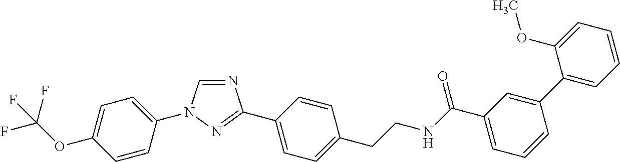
C1=CC(N2C=NC(C3=CC=C(CCNC(C4=CC=CC(C5=CC=CC=C5OC)=C4)=O)C=C3)=N2)=CC=C1OC(F)(F)F
